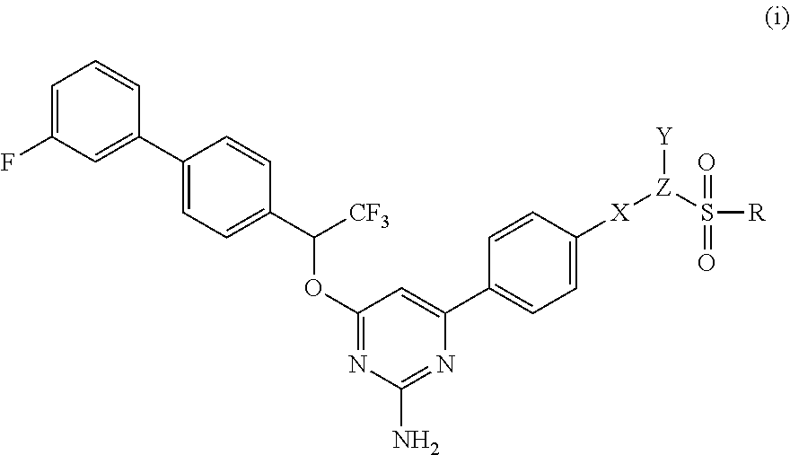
C1=C(F)C=C(C2=CC=C(C([CF3])OC3=NC(N)=NC(C4=CC=C([X][Z](S([R])(=O)=O)[Y])C=C4)=C3)C=C2)C=C1
